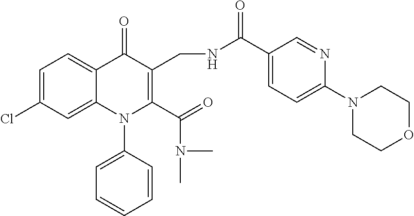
C1=C(Cl)C=C2C(=C1)C(=O)C(CNC(C1=CC=C(N3CCOCC3)N=C1)=O)=C(C(=O)N(C)C)N2C1=CC=CC=C1
